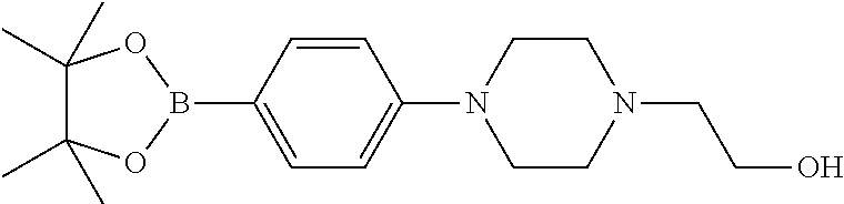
C1(B2OC(C)(C)C(C)(C)O2)=CC=C(N2CCN(CCO)CC2)C=C1
